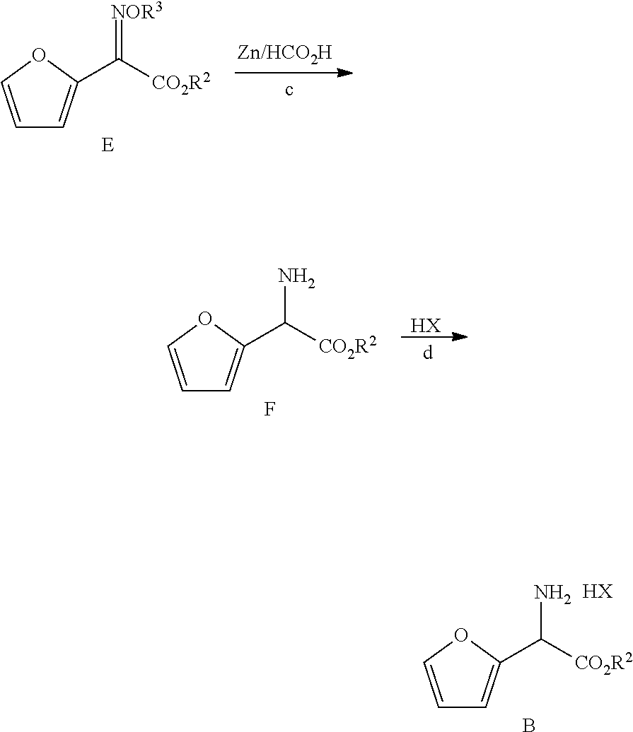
C1=COC(C([CO2R2])=[NOR3])=C1.[E].C1=COC(C([CO2R2])N)=C1.F.[HX].C1=COC(C([CO2R2])N)=C1.B.[HX]
